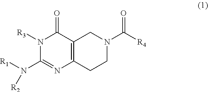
N1([R3])C(N([R1])[R2])=NC2=C(C1=O)CN(C([R4])=O)CC2
